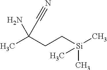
CC(CC[Si](C)(C)C)(C#N)N
